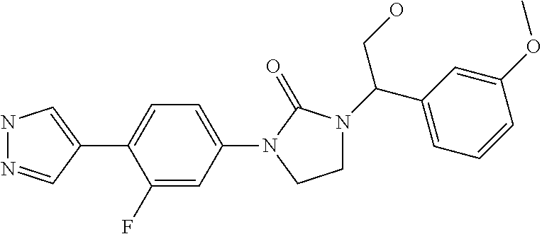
N1N=CC(C2=CC=C(N3C(=O)N(C(C4=CC=CC(OC)=C4)CO)CC3)C=C2F)=C1
